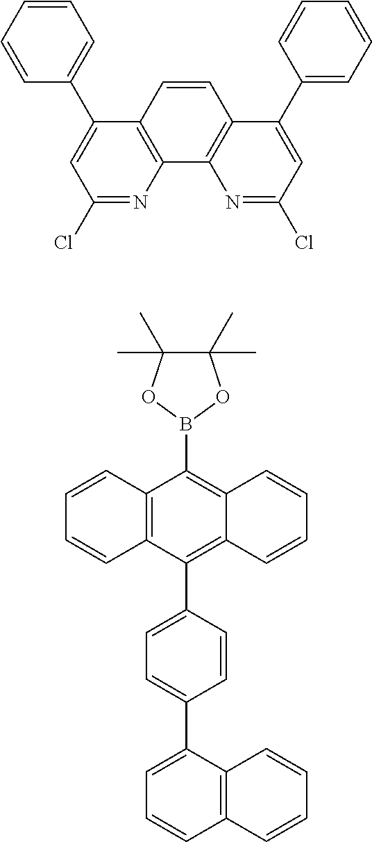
C1(C2=CC=CC=C2)=CC(Cl)=NC2=C1C=CC1=C2N=C(Cl)C=C1C1=CC=CC=C1.C12=C(C(C3=CC=C(C4=CC=CC5=C4C=CC=C5)C=C3)=C3C(=C1B1OC(C)(C)C(C)(C)O1)C=CC=C3)C=CC=C2
